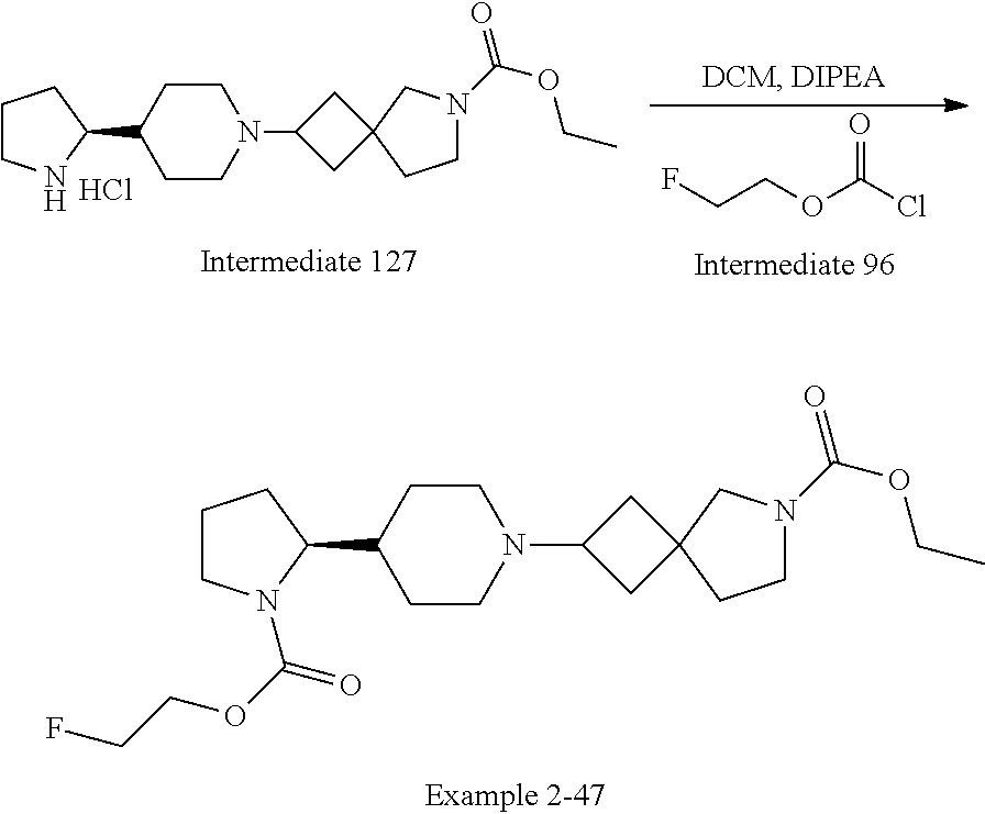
FCCOC(Cl)=O.C1CNC(C2CCN(C3CC4(C3)CCN(C(=O)OCC)C4)CC2)C1.Cl.C1CN(C(=O)OCCF)C(C2CCN(C3CC4(C3)CCN(C(=O)OCC)C4)CC2)C1
